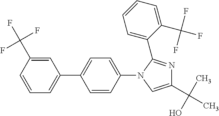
C1(C(F)(F)F)=CC(C2=CC=C(N3C(C4=CC=CC=C4C(F)(F)F)=NC(C(C)(O)C)=C3)C=C2)=CC=C1
